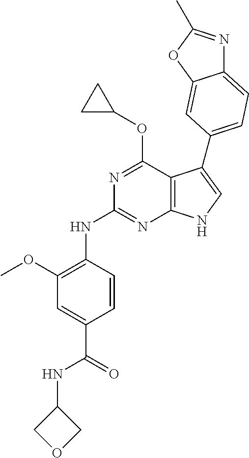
C1(NC(C2=CC(OC)=C(NC3=NC4=C(C(OC5CC5)=N3)C(C3=CC=C5N=C(C)OC5=C3)=CN4)C=C2)=O)COC1
